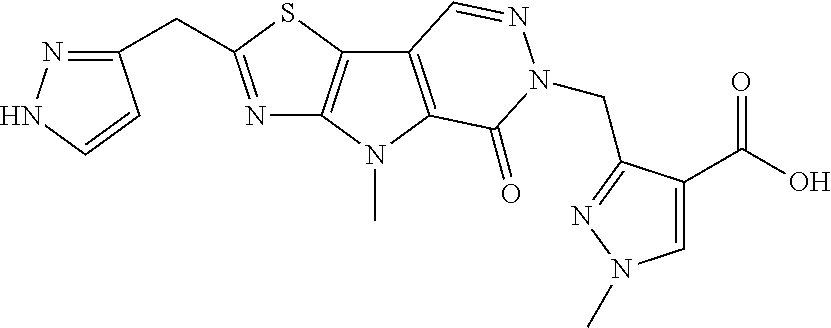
N1=C(CC2=NNC=C2)SC2=C1N(C)C1=C2C=NN(CC2=NN(C)C=C2C(=O)O)C1=O
